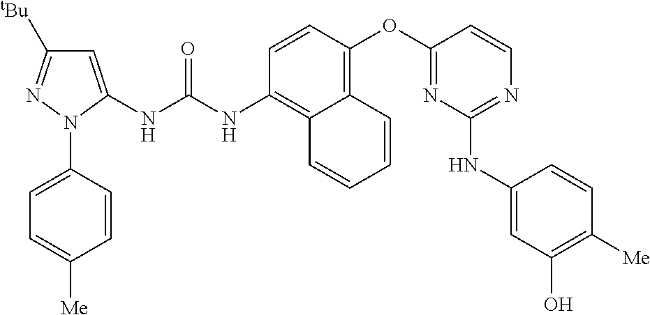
C1=CN=C(NC2=CC(O)=C([Me])C=C2)N=C1OC1=C2C(=C(NC(NC3=CC([tBu])=NN3C3=CC=C([Me])C=C3)=O)C=C1)C=CC=C2
